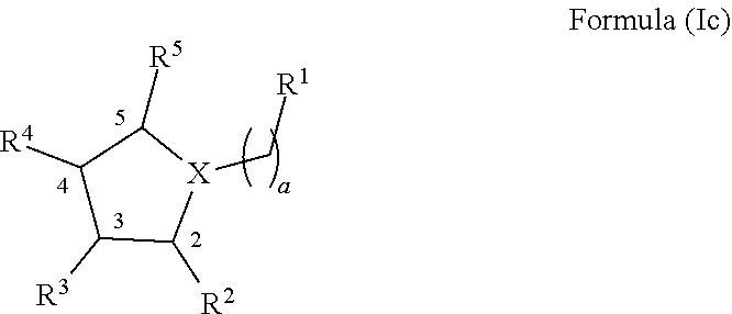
[X]1(C[R1])C([R5])C([R4])C([R3])C1[R2]
